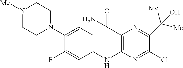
C1(F)=CC(NC2=C(C(N)=O)N=C(C([Me])([Me])O)C(Cl)=N2)=CC=C1N1CCN([Me])CC1
